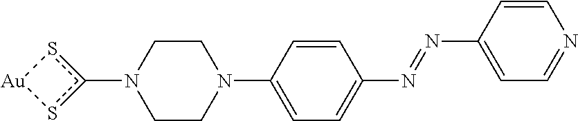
C1CN(C2=CC=C(N=NC3=CC=NC=C3)C=C2)CCN1c1s[Au]s1
